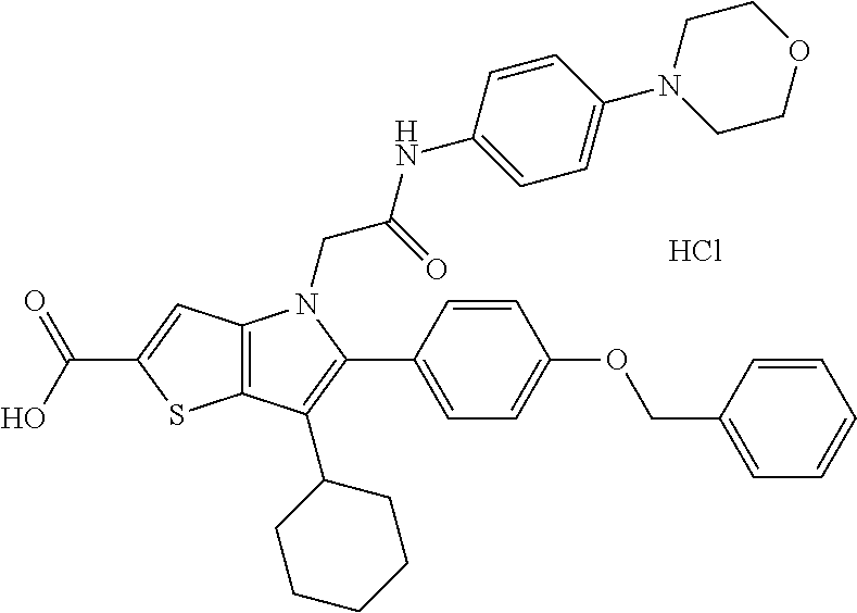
C12=C(C=C(C(O)=O)S1)N(CC(NC1=CC=C(N3CCOCC3)C=C1)=O)C(C1=CC=C(OCC3=CC=CC=C3)C=C1)=C2C1CCCCC1.Cl
